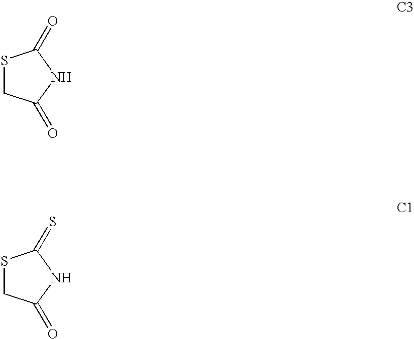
S1CC(=O)NC1=O.S1CC(=O)NC1=S
